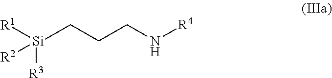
[Si](CCCN[R4])([R1])([R3])[R2]
